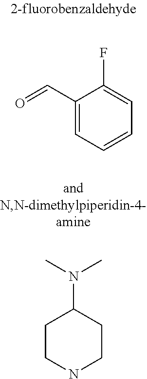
O=CC1=CC=CC=C1F.C1CNCCC1N(C)C
